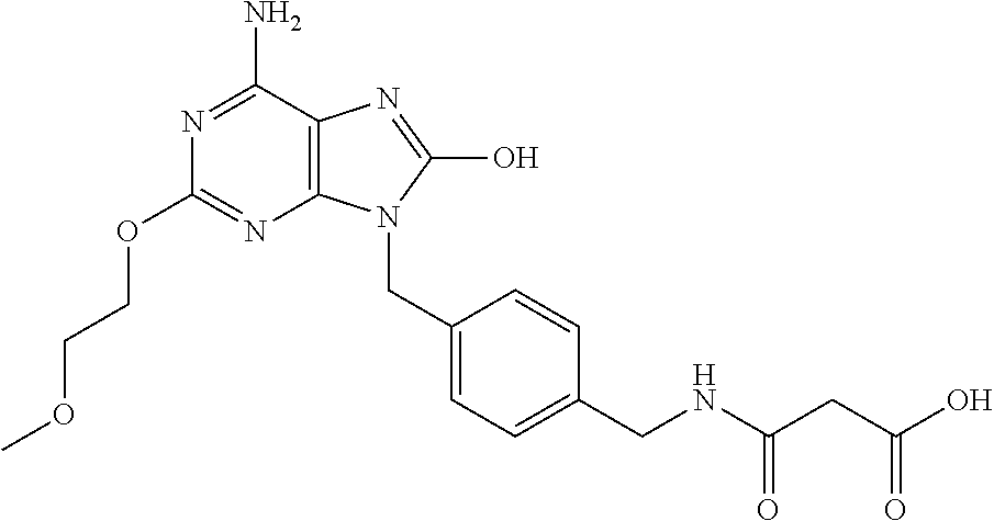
N1=C(N)C2=C(N=C1OCCOC)N(CC1=CC=C(CNC(CC(O)=O)=O)C=C1)C(O)=N2
